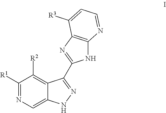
C1([R1])=NC=C2C(=C1[R2])C(C1=NC3=C(N1)N=CC=C3[R3])=NN2
